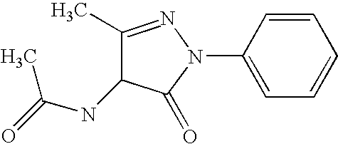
C1(C)=NN(C2=CC=CC=C2)C(=O)C1NC(=O)C
